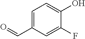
C1=C(C=O)C=C(F)C(O)=C1
